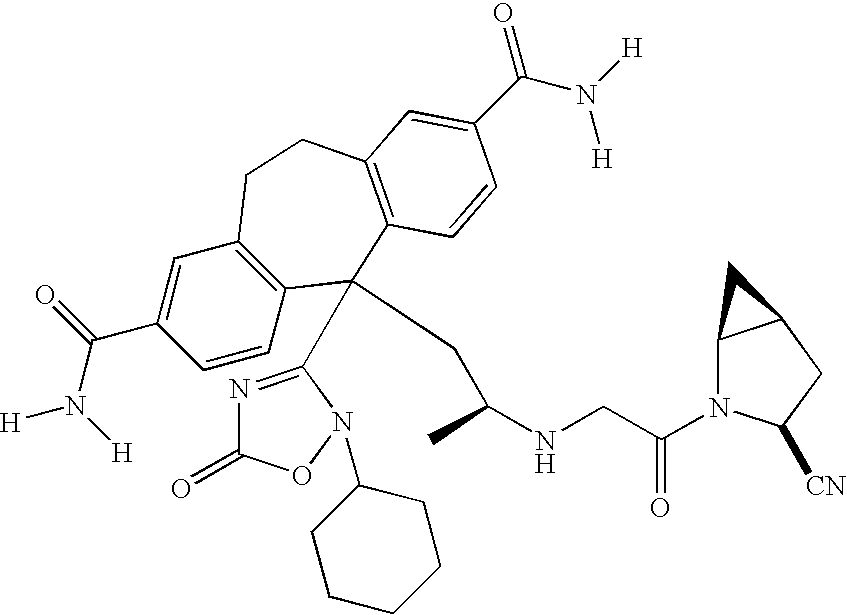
[H]N(C(C1=CC2=C(C=C1)C(CC(NCC(N1C3C(CC1[CN])C3)=O)C)(C1=NC(=O)ON1C1CCCCC1)C1=C(CC2)C=C(C(N([H])[H])=O)C=C1)=O)[H]
